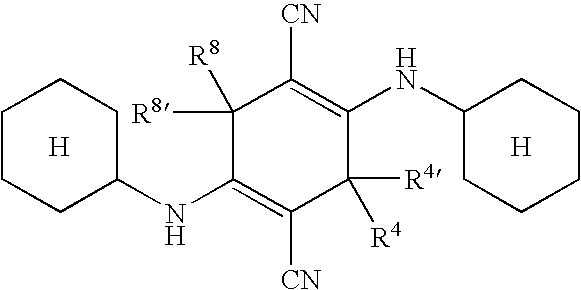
C1(NC2CCCCC2)=C([CN])C([R4])([R4])C(NC2CCCCC2)=C([CN])C1([R8])[R8].[H].[H]
